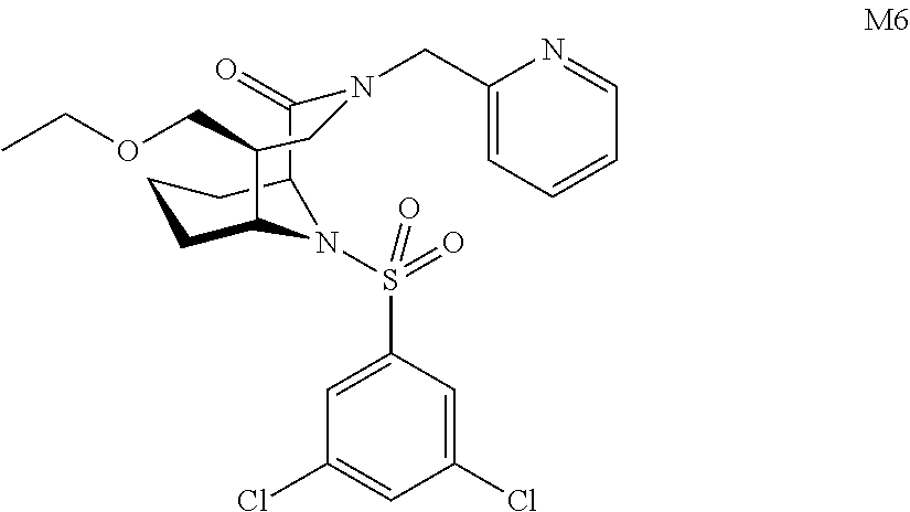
C1CC2N(S(C3=CC(Cl)=CC(Cl)=C3)(=O)=O)C(C1)C(=O)N(CC1=CC=CC=N1)CC2COCC
